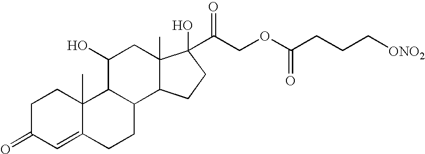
C1C(=O)C=C2C(C)(C1)C1C(CC2)C2C(C)(CC1O)C(O)(C(COC(CCC[ONO2])=O)=O)CC2
